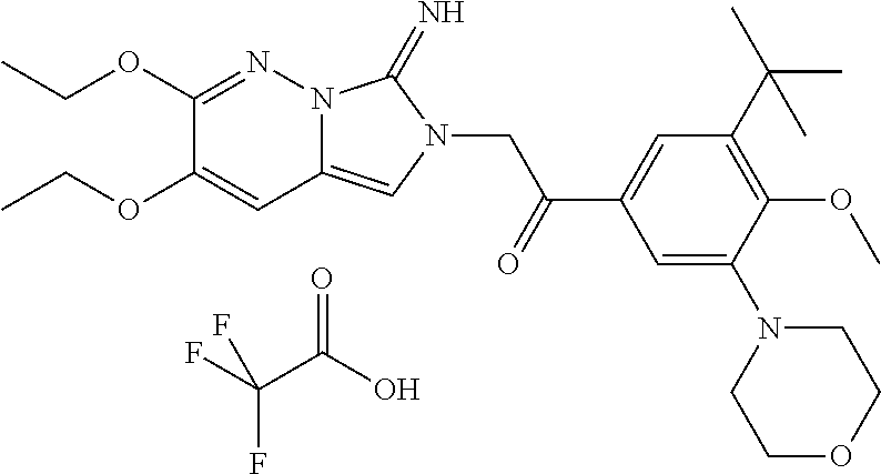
C(OC1=NN2C(=CN(CC(C3=CC(C(C)(C)C)=C(OC)C(N4CCOCC4)=C3)=O)C2=N)C=C1OCC)C.FC(C(O)=O)(F)F
